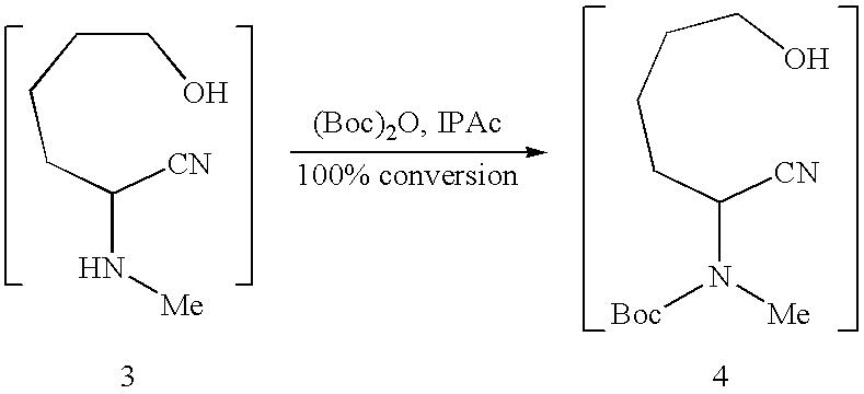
C(CCCC([CN])N[Me])O.C(C([CN])N([Me])[Boc])CCCO
